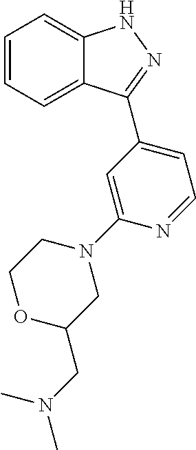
C1=CC=C2C(=C1)NN=C2C1=CC=NC(N2CCOC(CN(C)C)C2)=C1
